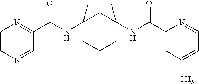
C12(NC(C3=NC=CN=C3)=O)CCCC(NC(C3=CC(C)=CC=N3)=O)(C1)CC2
